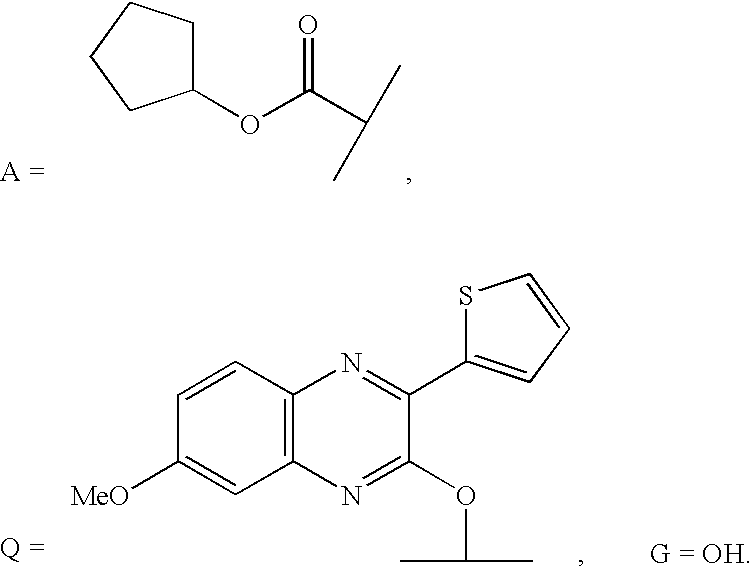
C1(OC(=O)C(C)C)CCCC1.C12=C(C=CC([MeO])=C1)N=C(C1=CC=CS1)C(OC(C)C)=N2
